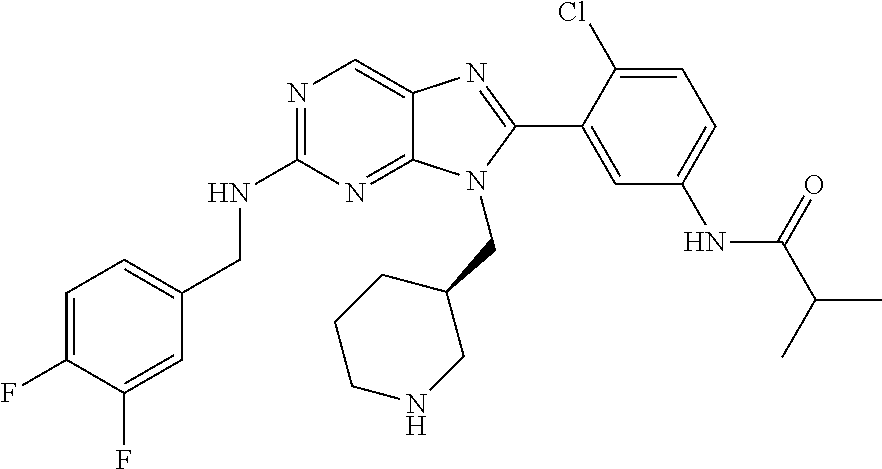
C1=C(F)C(F)=CC(CNC2=NC=C3C(=N2)N(CC2CCCNC2)C(C2=CC(NC(C(C)C)=O)=CC=C2Cl)=N3)=C1
